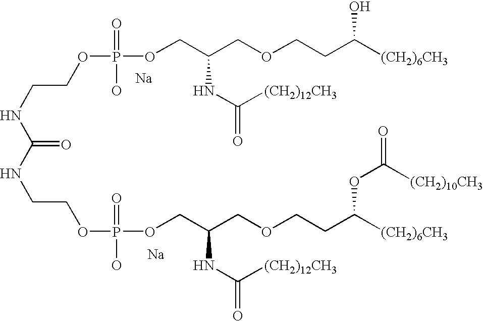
[Na].[Na].N(CCOP(OCC(COCCC([(CH2)6CH3])O)NC(=O)[(CH2)12CH3])(=O)O)C(=O)NCCOP(O)(=O)OCC(COCCC([(CH2)6CH3])OC(=O)[(CH2)10CH3])NC(=O)[(CH2)12CH3]
